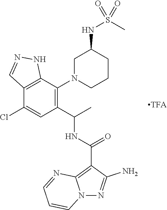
C12=C(C(N3CCCC(NS(C)(=O)=O)C3)=C(C(NC(C3=C4N(N=C3N)C=CC=N4)=O)C)C=C1Cl)NN=C2
